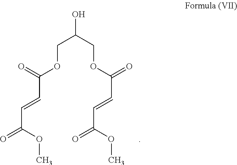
O=C(OC)C=CC(OCC(O)COC(C=CC(=O)OC)=O)=O
